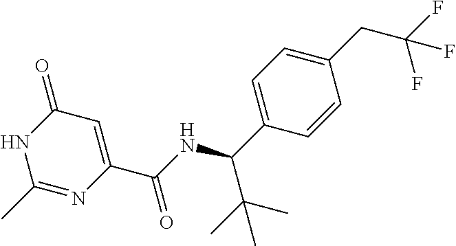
C1(C)=NC(C(NC(C2=CC=C(CC(F)(F)F)C=C2)C(C)(C)C)=O)=CC(=O)N1
